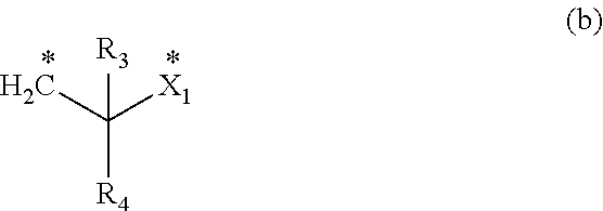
C([X1])([R4])([R3])C
